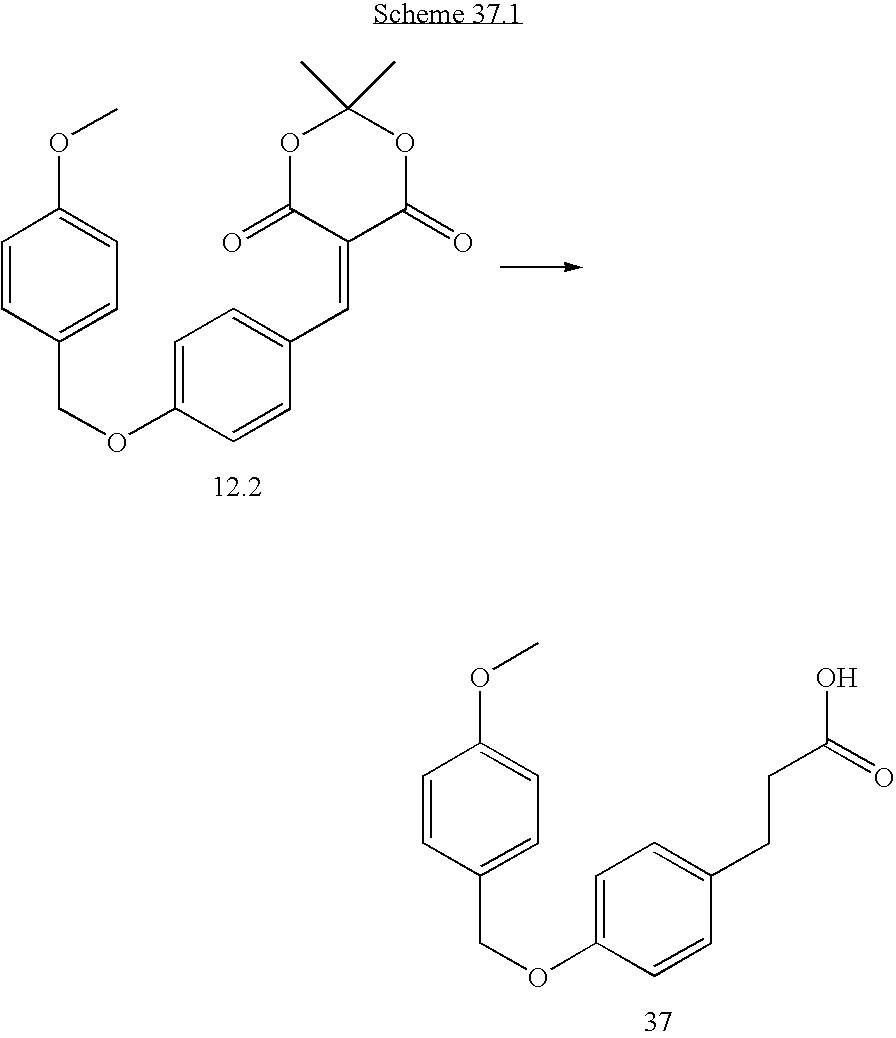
C1=C(OCC2=CC=C(OC)C=C2)C=CC(C=C2C(=O)OC(C)(C)OC2=O)=C1.C1=C(OCC2=CC=C(OC)C=C2)C=CC(CCC(O)=O)=C1
